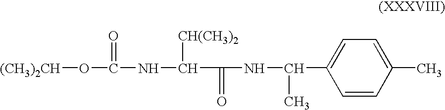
[(CH3)2CH]OC(=O)NC([CH(CH3)2])C(=O)NC(C)C1=CC=C(C)C=C1
